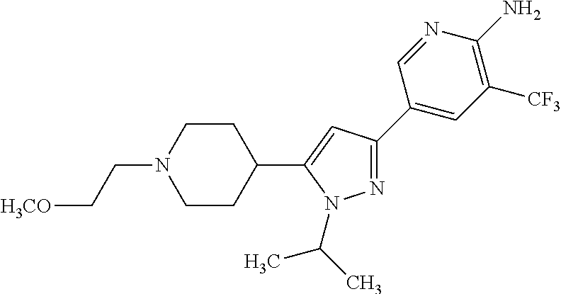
N1=C(C2=CC([CF3])=C(N)N=C2)C=C(C2CCN(CC[H3CO])CC2)N1C(C)C
